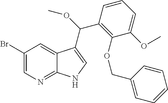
C1(Br)=CN=C2C(=C1)C(C(OC)C1=C(OCC3=CC=CC=C3)C(OC)=CC=C1)=CN2
